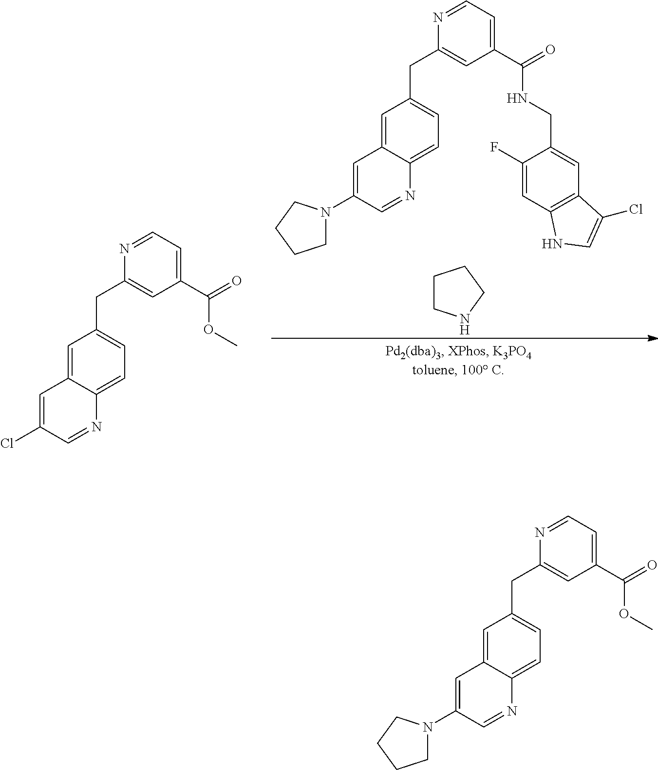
ClC1=CC2=CC(CC3=CC(C(=O)OC)=CC=N3)=CC=C2N=C1.C1CNCC1.C1(N2CCCC2)=CC2=CC(CC3=CC(C(=O)NCC4=CC5=C(C=C4F)NC=C5Cl)=CC=N3)=CC=C2N=C1.C1(N2CCCC2)=CC2=CC(CC3=CC(C(=O)OC)=CC=N3)=CC=C2N=C1
